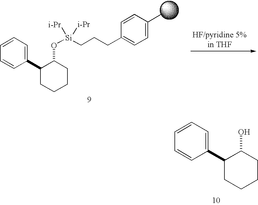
O([Si](CCCC1=CC=C(C)C=C1)([i-Pr])[i-Pr])C1C(C2=CC=CC=C2)CCCC1.OC1C(C2=CC=CC=C2)CCCC1
